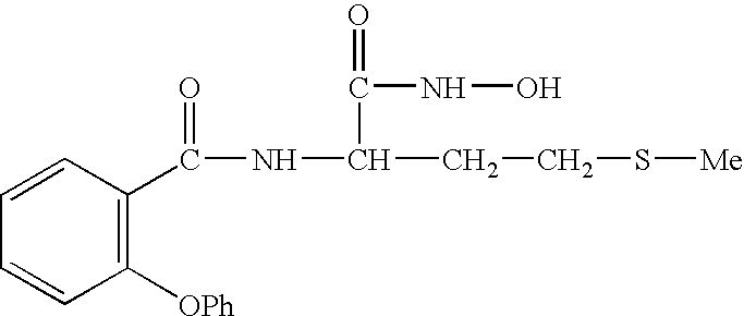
N(C(C(CCS[Me])NC(=O)C1=C([OPh])C=CC=C1)=O)O
